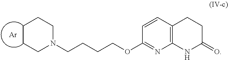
C1CCN(CCCCOC2=NC3=C(C=C2)CCC(=O)N3)CC1.[Ar]
